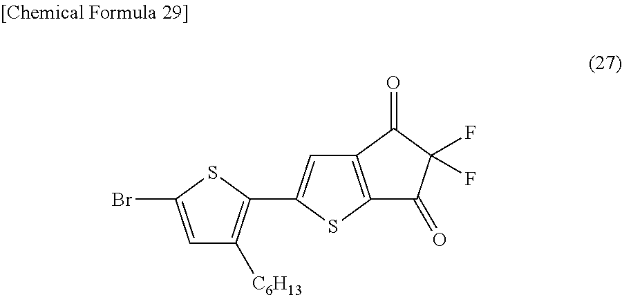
C1=C(Br)SC(C2=CC3=C(S2)C(=O)C(F)(F)C3=O)=C1[C6H13]
